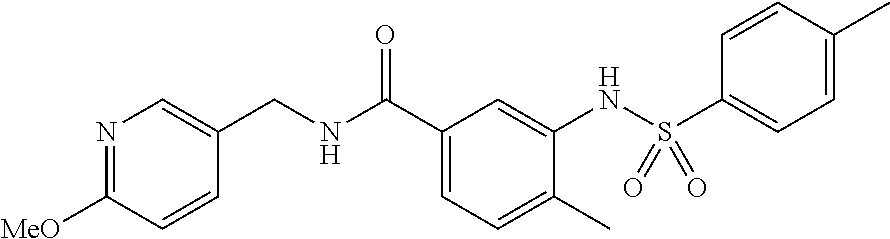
O=C(C1=CC=C(C)C(NS(C2=CC=C(C)C=C2)(=O)=O)=C1)NCC1=CN=C([MeO])C=C1
